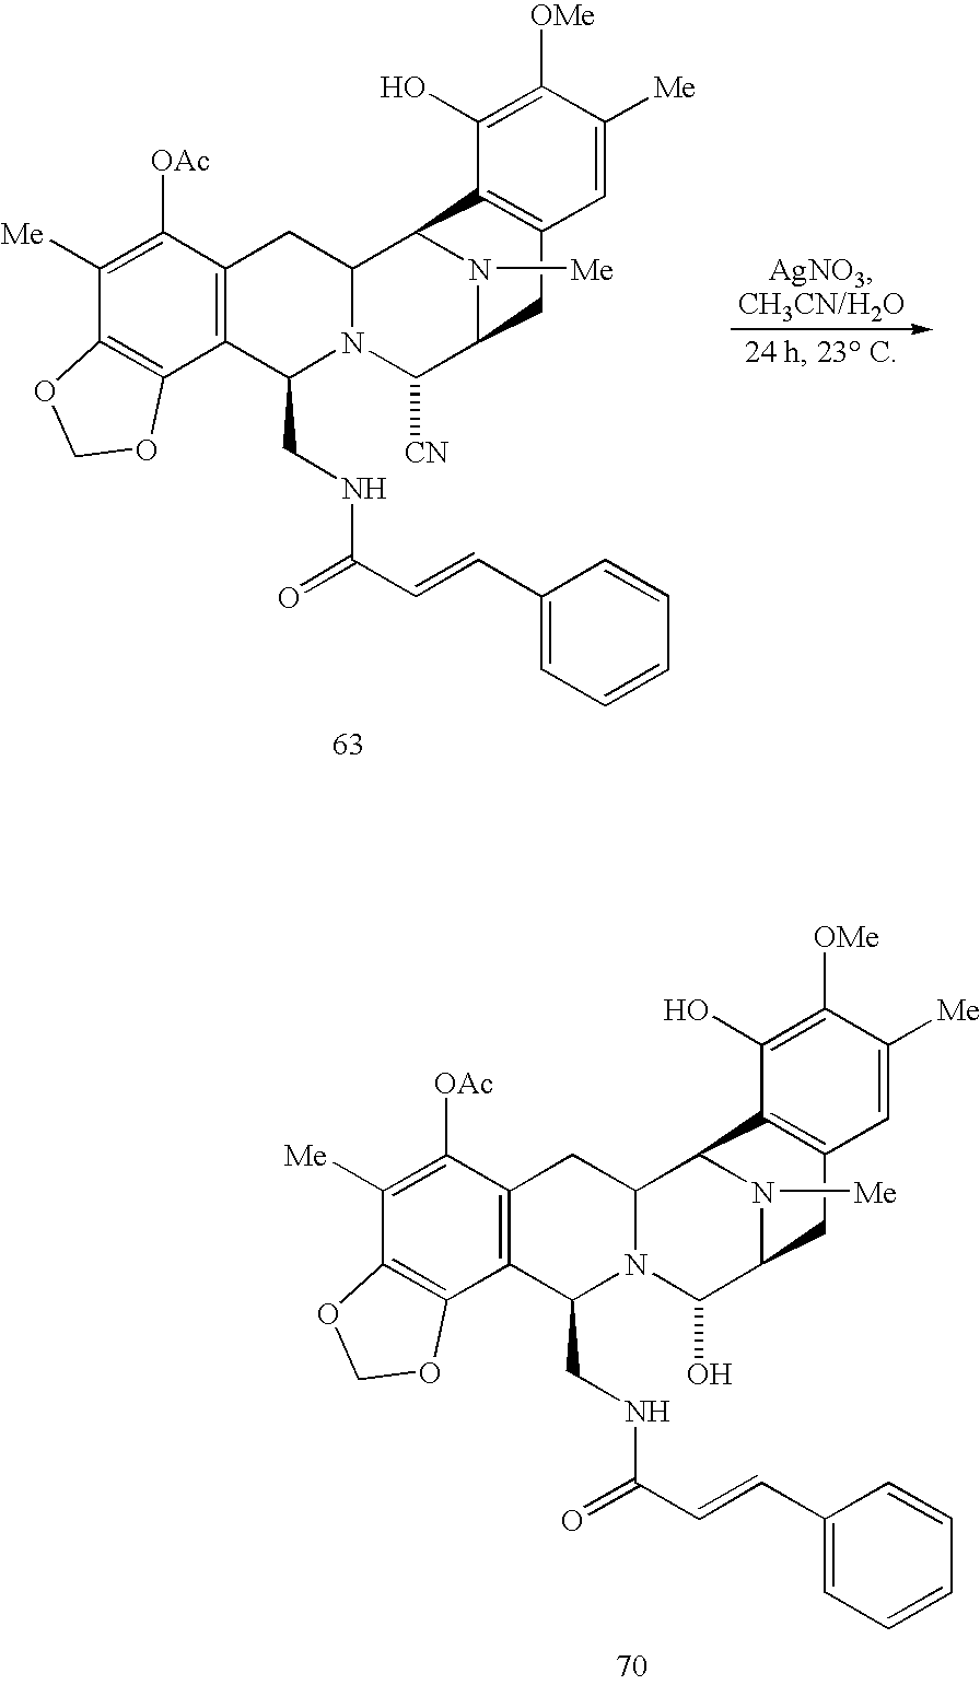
C12=C(C3=C(C([OAc])=C1[Me])CC1N(C3CNC(C=CC3=CC=CC=C3)=O)C([CN])C3N([Me])C1C1=C(C3)C=C([Me])C([OMe])=C1O)OCO2.C12=C(C3=C(C([OAc])=C1[Me])CC1N(C3CNC(C=CC3=CC=CC=C3)=O)C(O)C3N([Me])C1C1=C(C3)C=C([Me])C([OMe])=C1O)OCO2
